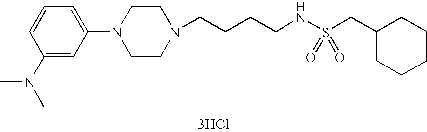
C(CCCNS(CC1CCCCC1)(=O)=O)N1CCN(C2=CC=CC(N(C)C)=C2)CC1.[3HCl]
